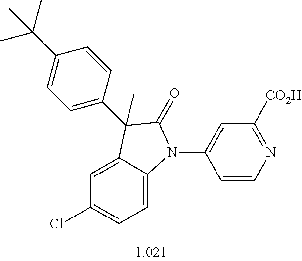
C1=C2C(=CC=C1Cl)N(C1=CC([CO2H])=NC=C1)C(=O)C2(C)C1=CC=C(C(C)(C)C)C=C1
